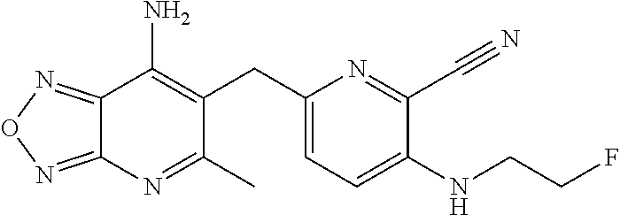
C12=NON=C1N=C(C)C(CC1=CC=C(NCCF)C(C#N)=N1)=C2N
